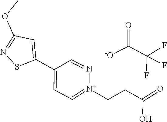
C1(C2=CC=[N+](CCC(O)=O)N=C2)=CC(OC)=NS1.C(C(F)(F)F)([-O])=O
